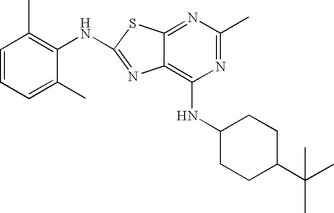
C1(NC2=C3C(=NC(C)=N2)SC(NC2=C(C)C=CC=C2C)=N3)CCC(C(C)(C)C)CC1
